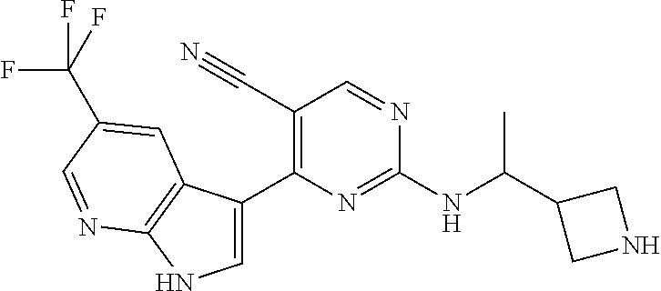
C1(C(NC2=NC(C3=CNC4=C3C=C(C(F)(F)F)C=N4)=C(C#N)C=N2)C)CNC1
